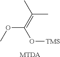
O(C)C(=C(C)C)O[TMS].[MTDA]
